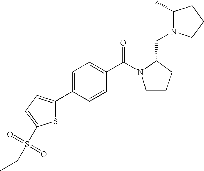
C(N1CCCC1CN1C(C)CCC1)(=O)C1=CC=C(C2=CC=C(S(CC)(=O)=O)S2)C=C1
